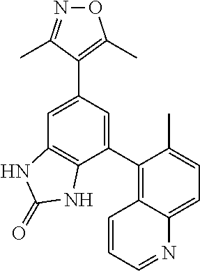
N1=C(C)C(C2=CC3=C(C(C4=C5C(=CC=C4C)N=CC=C5)=C2)NC(=O)N3)=C(C)O1
